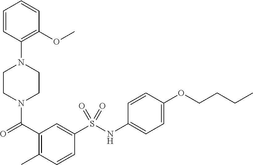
C1CN(C(=O)C2=C(C)C=CC(S(NC3=CC=C(OCCCC)C=C3)(=O)=O)=C2)CCN1C1=C(OC)C=CC=C1
